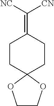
C1CC2(CCC1=C([NC])[CN])OCCO2
